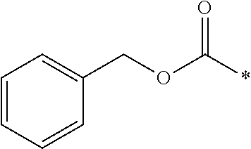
C1(COC(*)=O)=CC=CC=C1
